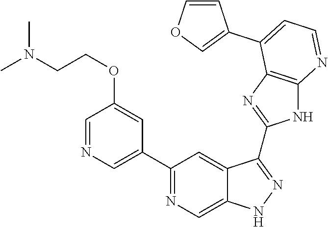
C1(C2=NC=C3C(=C2)C(C2=NC4=C(N2)N=CC=C4C2=COC=C2)=NN3)=CN=CC(OCCN(C)C)=C1
